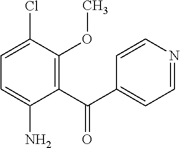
C1(C(C2=CC=NC=C2)=O)=C(OC)C(Cl)=CC=C1N
